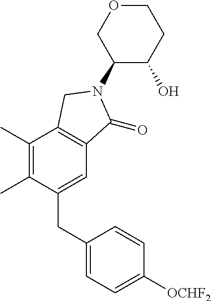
C1(N2C(=O)C3=C(C(C)=C(C)C(CC4=CC=C([OCHF2])C=C4)=C3)C2)C(O)CCOC1
